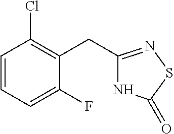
N1C(CC2=C(Cl)C=CC=C2F)=NSC1=O
